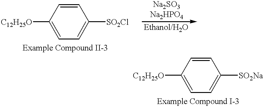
C1([C12H25O])=CC=C([SO2Cl])C=C1.C1([C12H25O])=CC=C([SO2Na])C=C1
